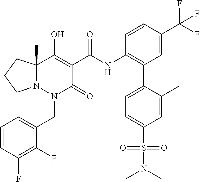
C1=CC(F)=C(F)C(CN2C(=O)C(C(=O)NC3=C(C4=CC=C(S(N(C)C)(=O)=O)C=C4C)C=C(C(F)(F)F)C=C3)=C(O)C3(C)N2CCC3)=C1
